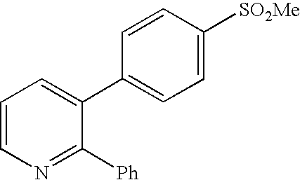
C1=CN=C([Ph])C(C2=CC=C([SO2Me])C=C2)=C1
